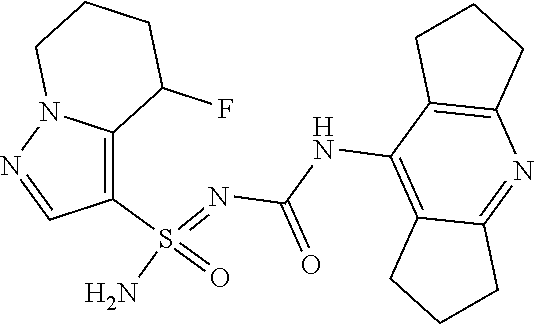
C(NC1=C2C(=NC3=C1CCC3)CCC2)(N=S(N)(=O)C1=C2N(N=C1)CCCC2F)=O
